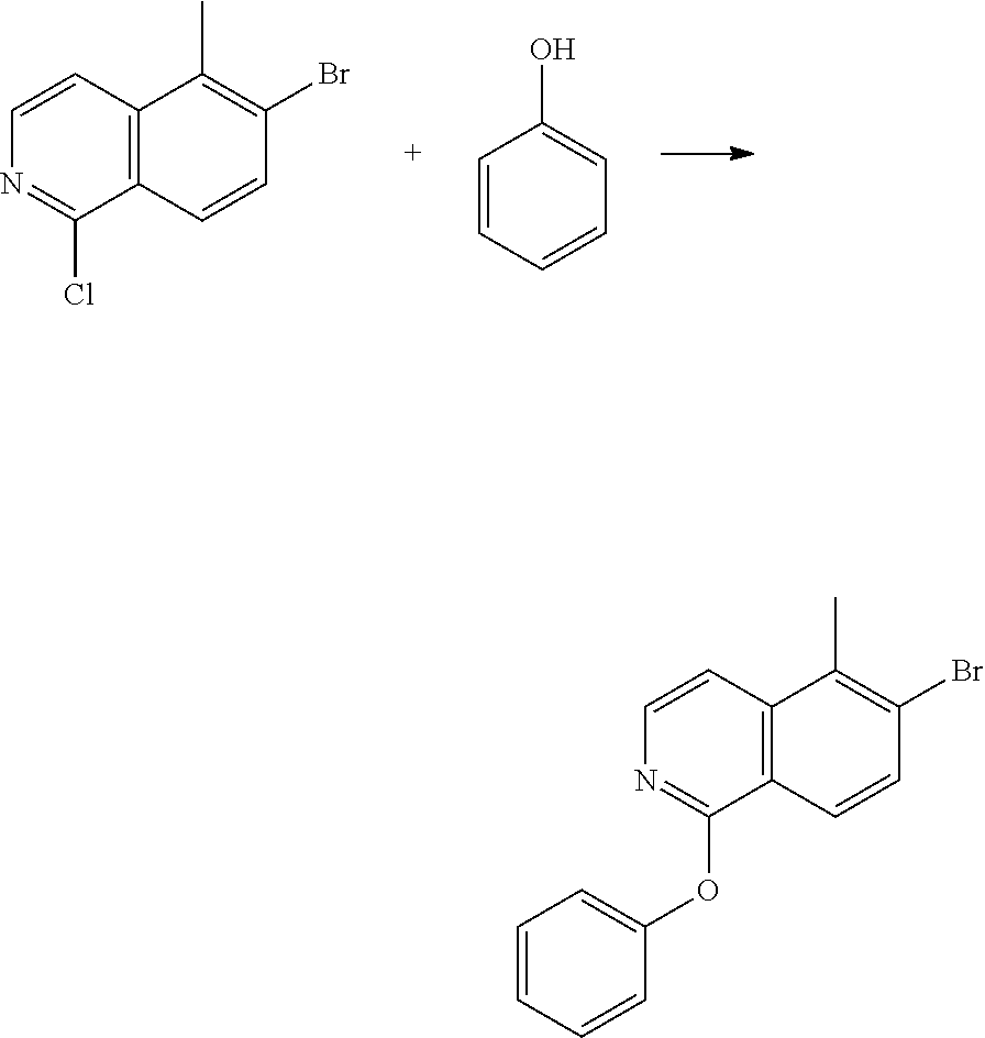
CC1=C(Br)C=CC2=C1C=CN=C2Cl.OC1=CC=CC=C1.CC1=C(Br)C=CC2=C1C=CN=C2OC1=CC=CC=C1
